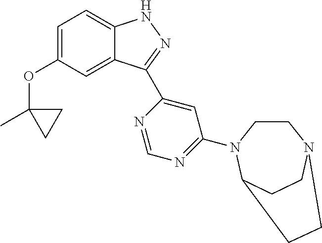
C1=C(OC2(C)CC2)C=C2C(=C1)NN=C2C1=CC(N2CCN3CCC2CC3)=NC=N1
